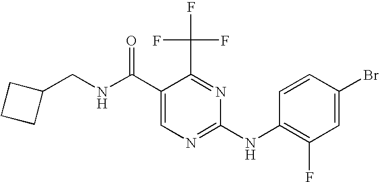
C1(CNC(C2=CN=C(NC3=C(F)C=C(Br)C=C3)N=C2C(F)(F)F)=O)CCC1
